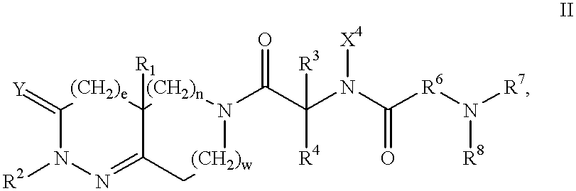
C1(=[Y])N([R2])N=C2C([R1])([(CH2)e]1)[(CH2)n]N(C(C([R4])(N(C(=O)[R6]N([R7])[R8])[X4])[R3])=O)[(CH2)w]C2
